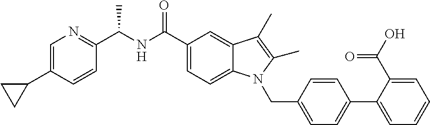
C1=CC(C(NC(C2=CC=C3C(=C2)C(C)=C(C)N3CC2=CC=C(C3=CC=CC=C3C(=O)O)C=C2)=O)C)=NC=C1C1CC1
